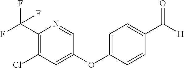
FC(C1=C(Cl)C=C(OC2=CC=C(C([H])=O)C=C2)C=N1)(F)F
